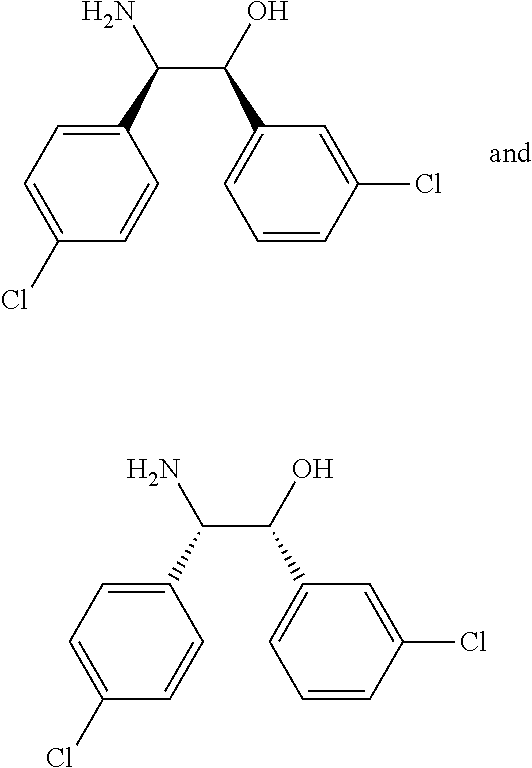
C(C(O)C1=CC=CC(Cl)=C1)(N)C1=CC=C(Cl)C=C1.C(C(O)C1=CC=CC(Cl)=C1)(N)C1=CC=C(Cl)C=C1
